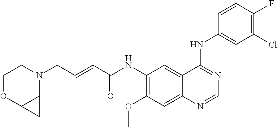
N1(CC=CC(NC2=C(OC)C=C3C(=C2)C(NC2=CC(Cl)=C(F)C=C2)=NC=N3)=O)CCOC2C1C2
